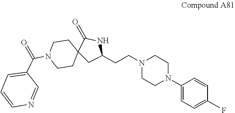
C1=CC(N2CCN(CCC3NC(=O)C4(C3)CCN(C(C3=CC=CN=C3)=O)CC4)CC2)=CC=C1F
